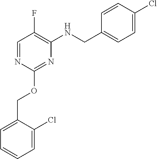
C1=C(COC2=NC(NCC3=CC=C(Cl)C=C3)=C(F)C=N2)C(Cl)=CC=C1
